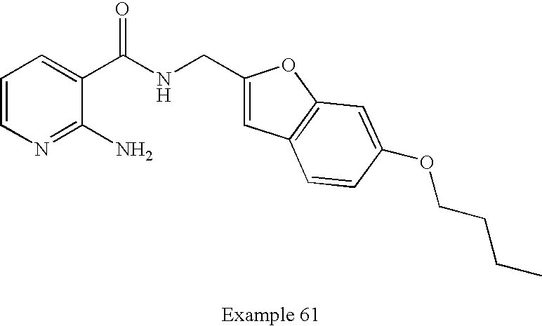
C1=CN=C(N)C(C(NCC2=CC3=C(O2)C=C(OCCCC)C=C3)=O)=C1
